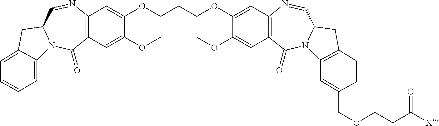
C12=C(C=C(OC)C(OCCCOC3=CC4=C(C=C3OC)C(=O)N3C(C=N4)CC4=C3C=C(COCCC([X])=O)C=C4)=C1)C(=O)N1C(C=N2)CC2=CC=CC=C12
